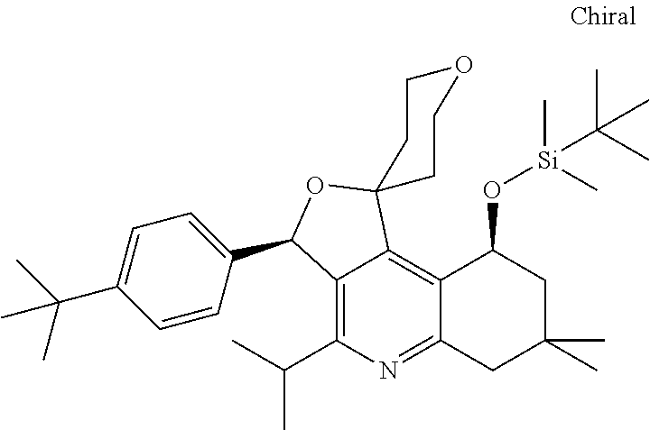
C12=C(C(C)C)N=C3C(=C1C1(OC2C2=CC=C(C(C)(C)C)C=C2)CCOCC1)C(O[Si](C)(C)C(C)(C)C)CC(C)(C)C3
